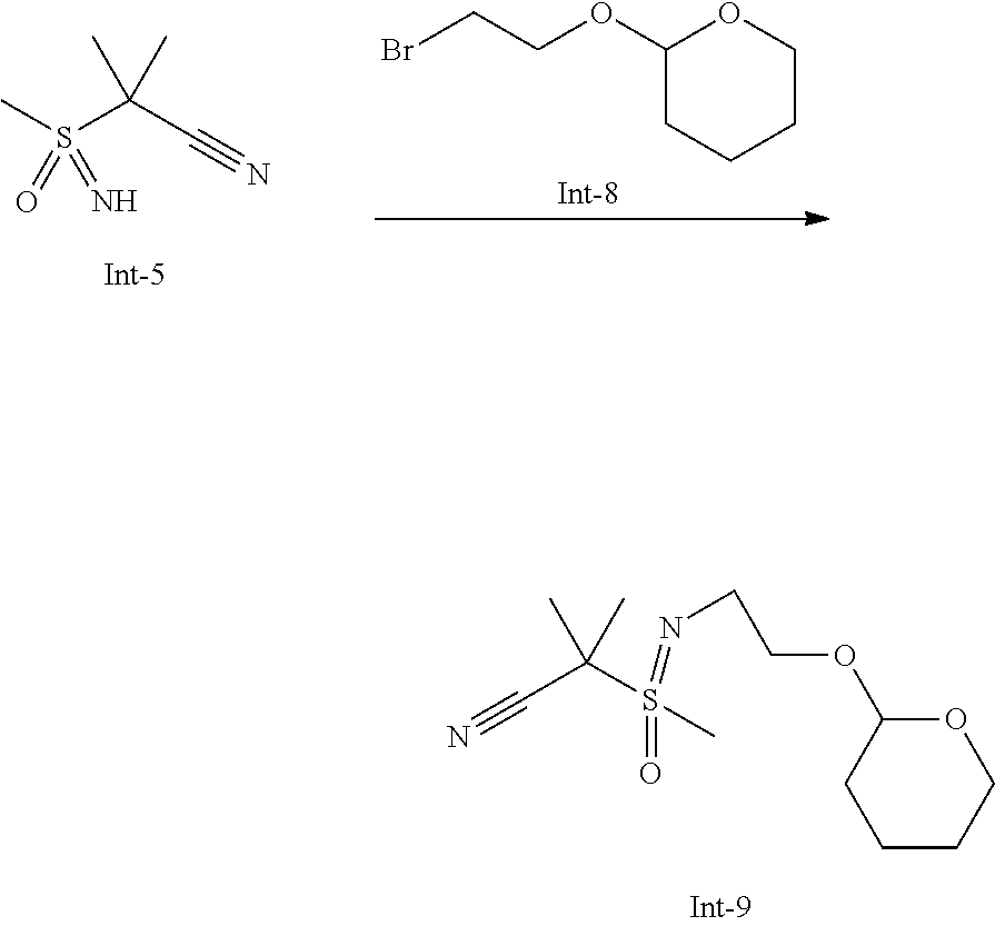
C1(OCCBr)CCCCO1.S(C(C#N)(C)C)(C)(=O)=N.C1CCOC(OCCN=S(C)(=O)C(C#N)(C)C)C1
